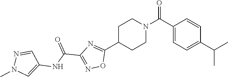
C1C(C2=NC(C(=O)NC3=CN(C)N=C3)=NO2)CCN(C(=O)C2=CC=C(C(C)C)C=C2)C1
